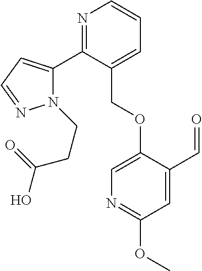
N1(CCC(=O)O)C(C2=NC=CC=C2COC2=CN=C(OC)C=C2C=O)=CC=N1
